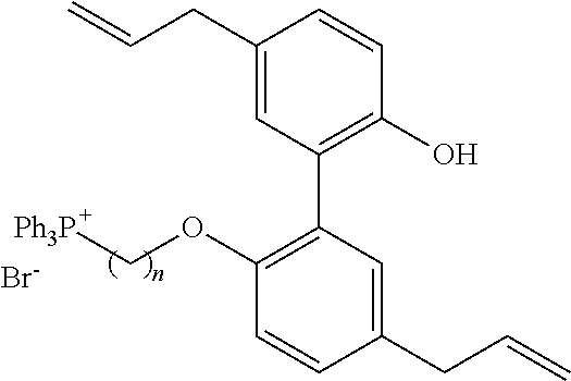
C1(OC[Ph3P])=C(C2=C(O)C=CC(CC=C)=C2)C=C(CC=C)C=C1.[Br-]
